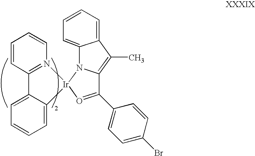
C1=CC2=N(C=C1)[Ir]1(N3C4=CC=CC=C4C(C)=C3C(C3=CC=C(Br)C=C3)=O1)C1=CC=CC=C21
